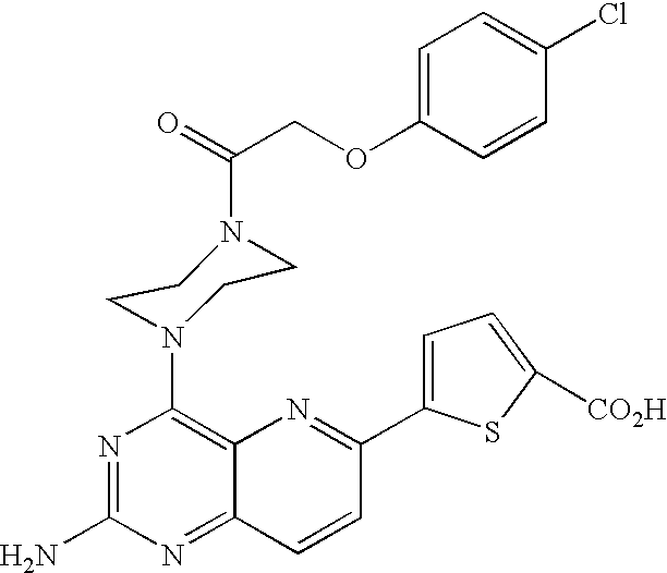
N1=C(N)N=C2C(=C1N1CCN(C(COC3=CC=C(Cl)C=C3)=O)CC1)N=C(C1=CC=C([CO2H])S1)C=C2
